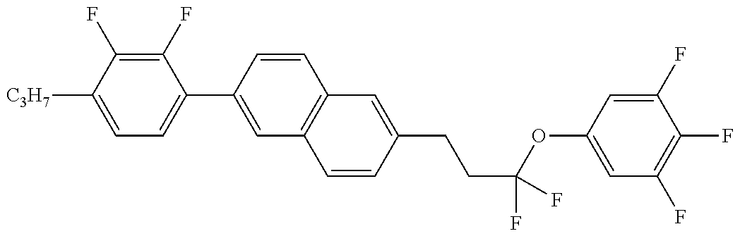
C1=C([C3H7])C(F)=C(F)C(C2=CC3=C(C=C2)C=C(CCC(OC2=CC(F)=C(F)C(F)=C2)(F)F)C=C3)=C1
